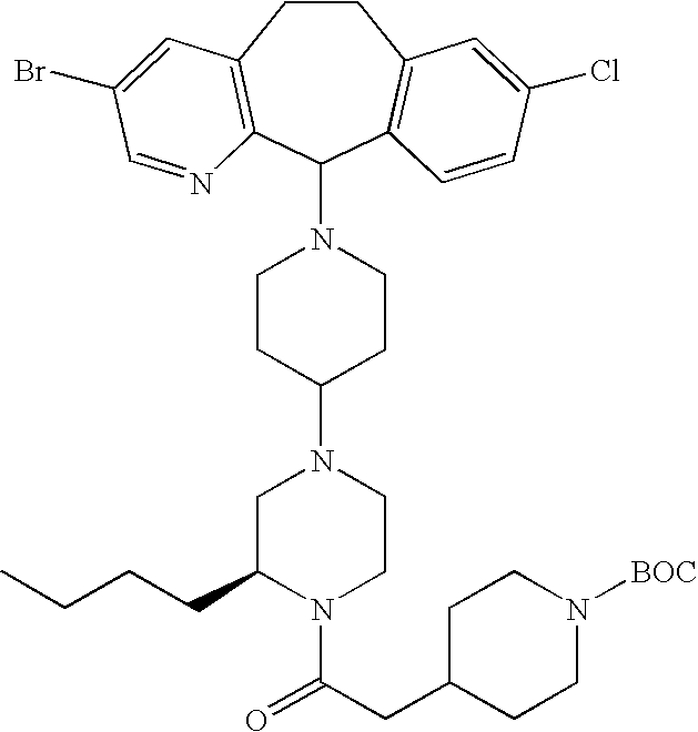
C1CC2=C(C(N3CCC(N4CC(CCCC)N(C(CC5CCN([BOC])CC5)=O)CC4)CC3)C3=C1C=C(Cl)C=C3)N=CC(Br)=C2
